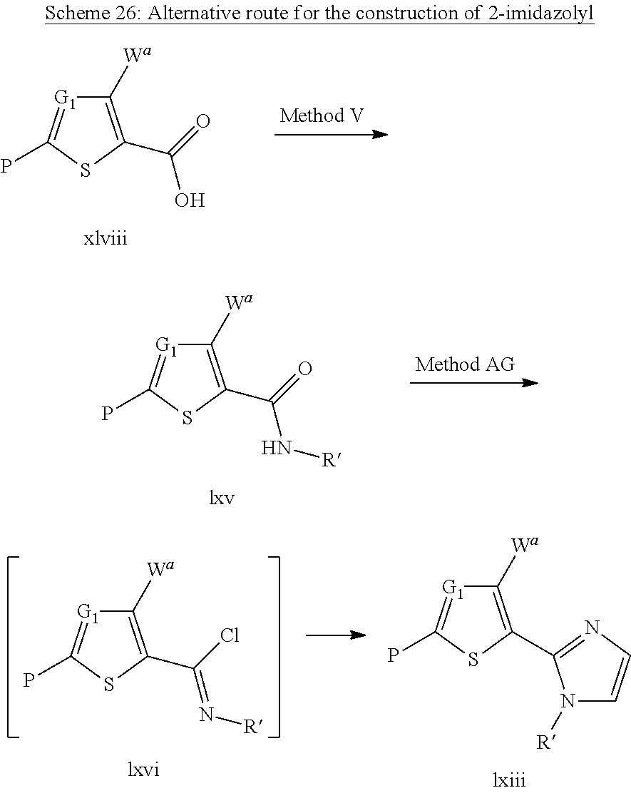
C1([Wa])=C(C(=O)O)SC(P)=[G1]1.C1([Wa])=C(C(=O)N[R])SC(P)=[G1]1.C1([Wa])=C(C(Cl)=N[R])SC(P)=[G1]1.C1([Wa])=C(C2=NC=CN2[R])SC(P)=[G1]1
